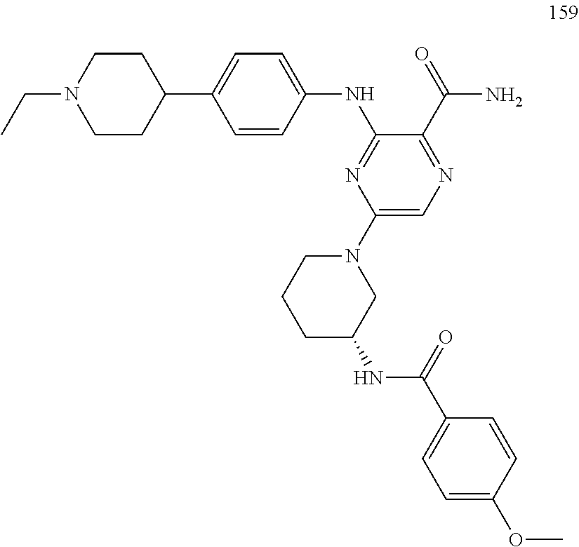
C1=CC(NC2=NC(N3CCCC(NC(C4=CC=C(OC)C=C4)=O)C3)=CN=C2C(=O)N)=CC=C1C1CCN(CC)CC1
